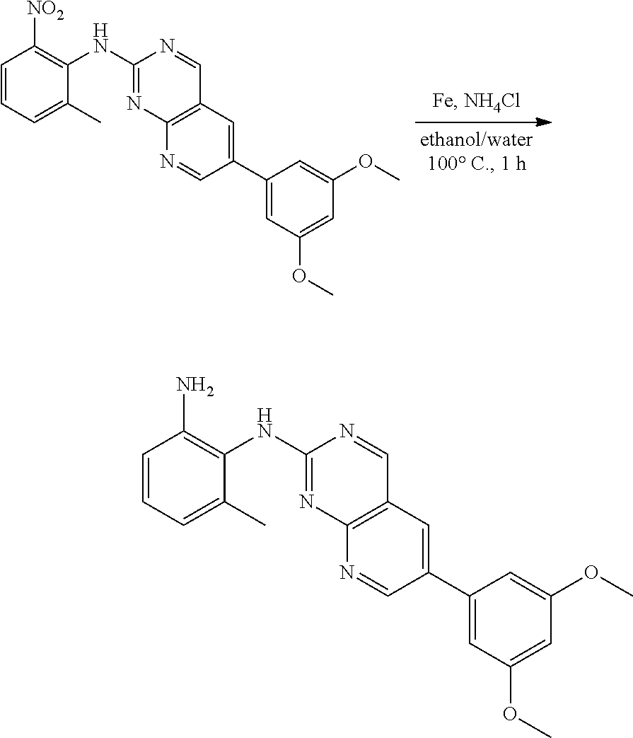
C1(NC2=C([NO2])C=CC=C2C)=NC2=C(C=N1)C=C(C1=CC(OC)=CC(OC)=C1)C=N2.C1(NC2=C(N)C=CC=C2C)=NC2=C(C=N1)C=C(C1=CC(OC)=CC(OC)=C1)C=N2
